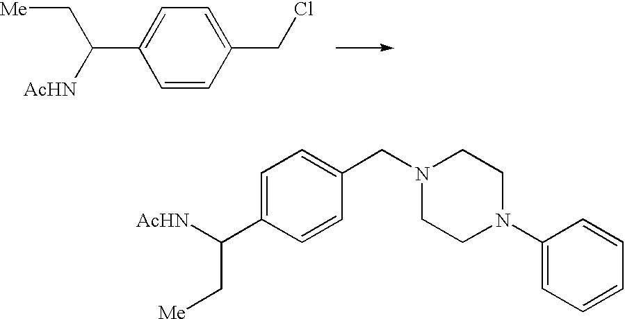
C1(CN2CCN(C3=CC=CC=C3)CC2)=CC=C(C([AcHN])C[Me])C=C1.C1=C(C([AcHN])C[Me])C=CC(CCl)=C1
